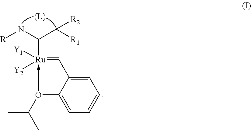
C12=CC=CC=C1C=[Ru](C(N[R])C([R1])[R2])([Y2])([Y1])-O2C(C)C
